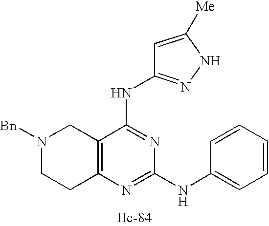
C12=C(N=C(NC3=CC=CC=C3)N=C1NC1=NNC([Me])=C1)CCN([Bn])C2
